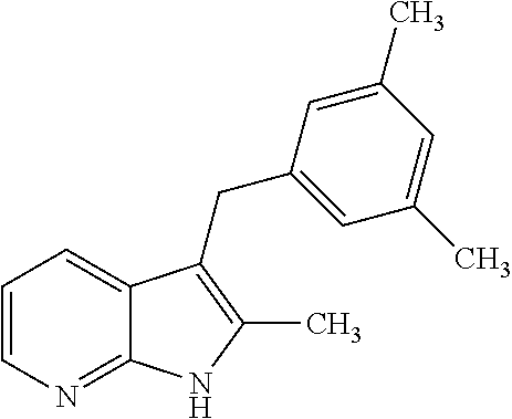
C1=CN=C2C(=C1)C(CC1=CC(C)=CC(C)=C1)=C(C)N2
